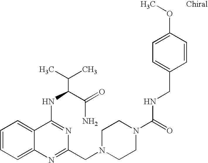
C1=CC=C2C(=C1)C(NC(C(N)=O)C(C)C)=NC(CN1CCN(C(=O)NCC3=CC=C(OC)C=C3)CC1)=N2
